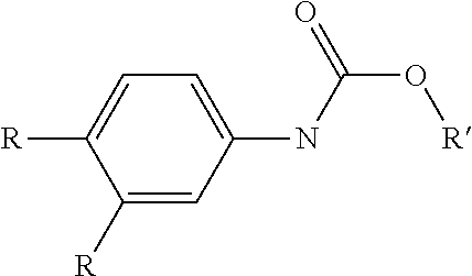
C1([R])=CC(NC(O[R])=O)=CC=C1[R]
